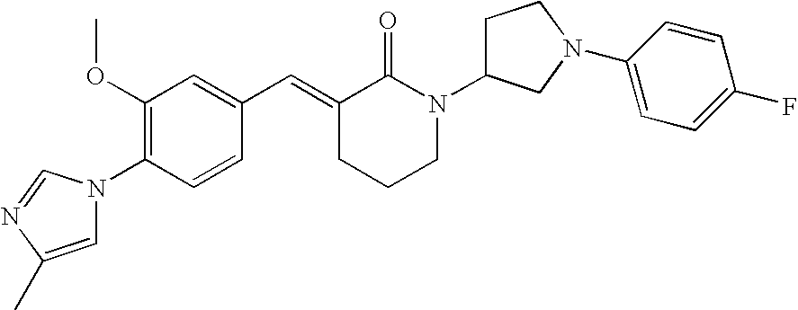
C1=CC(N2C=C(C)N=C2)=C(OC)C=C1C=C1CCCN(C2CCN(C3=CC=C(F)C=C3)C2)C1=O
